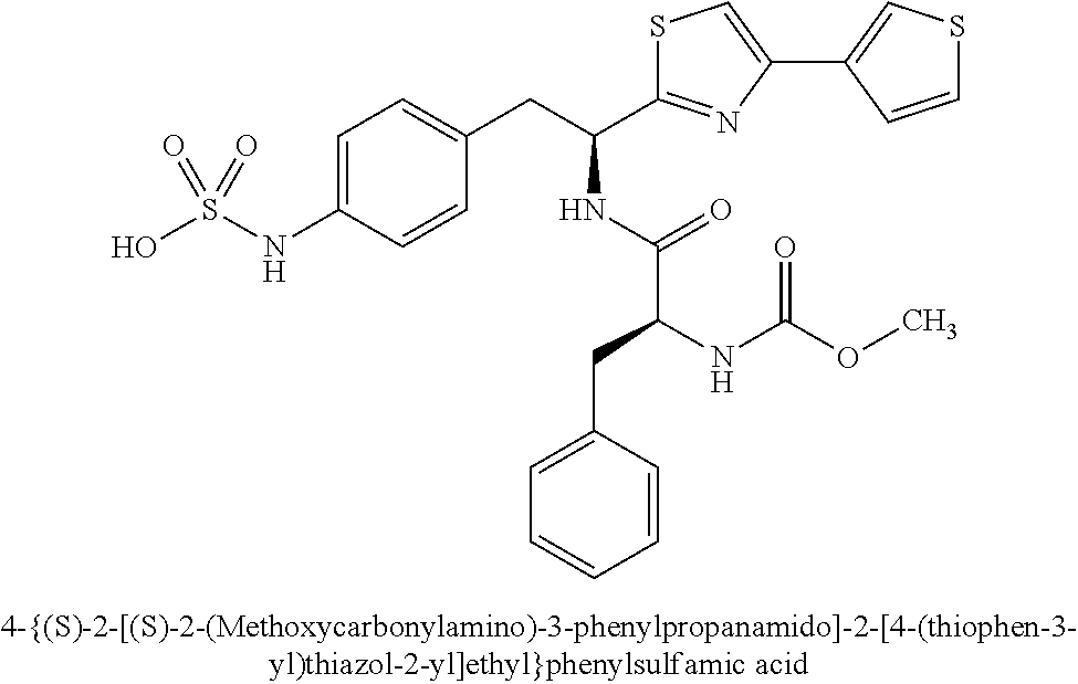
OS(NC1=CC=C(CC(C2=NC(C3=CSC=C3)=CS2)NC(C(NC(OC)=O)CC2=CC=CC=C2)=O)C=C1)(=O)=O
